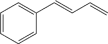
C1=CC=CC(C=CC=C)=C1
